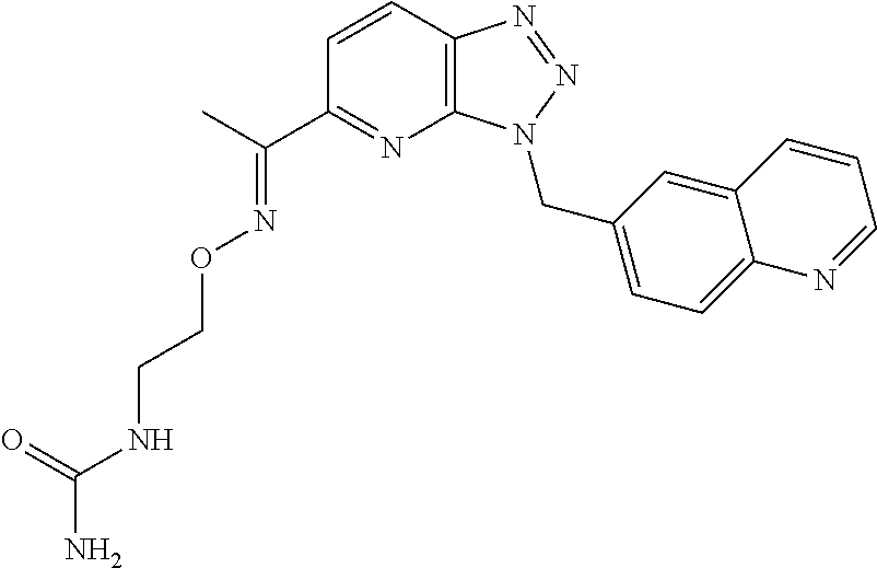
C(C)(C1=NC2=C(C=C1)N=NN2CC1=CC=C2C(=C1)C=CC=N2)=NOCCNC(N)=O
